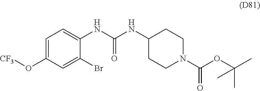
C1=C(O[CF3])C=C(Br)C(NC(NC2CCN(C(OC(C)(C)C)=O)CC2)=O)=C1
